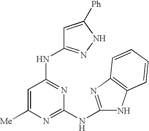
[Me]C1=CC(NC2=NNC([Ph])=C2)=NC(NC2=NC3=C(N2)C=CC=C3)=N1
